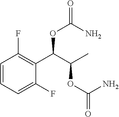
C1=CC=C(F)C(C(C(C)OC(=O)N)OC(=O)N)=C1F
